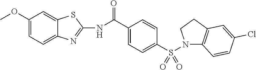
N(C(C1=CC=C(S(=O)(=O)N2C3=C(CC2)C=C(Cl)C=C3)C=C1)=O)C1=NC2=CC=C(OC)C=C2S1
